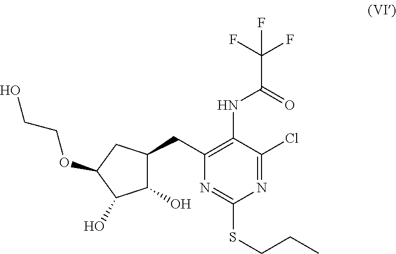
C1(CC2=C(NC(=O)C(F)(F)F)C(Cl)=NC(SCCC)=N2)C(O)C(O)C(OCCO)C1
